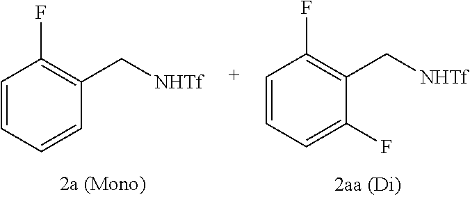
C1=CC=CC(C[NHTf])=C1F.C1=CC=C(F)C(C[NHTf])=C1F
